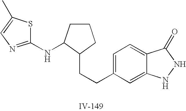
C1=C(CCC2CCCC2NC2=NC=C(C)S2)C=C2C(=C1)C(=O)NN2
